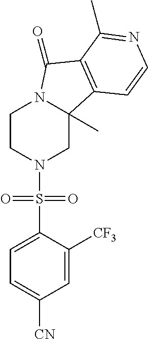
C1CN(S(C2=CC=C([CN])C=C2[CF3])(=O)=O)CC2(C)N1C(=O)C1=C2C=CN=C1C
